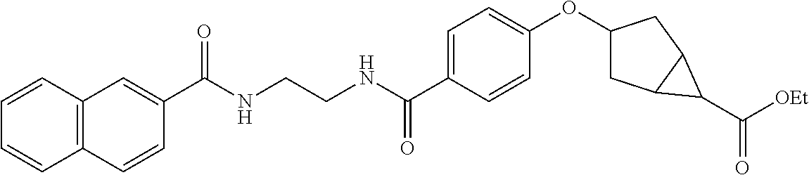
C12=C(C=CC=C1)C=C(C(NCCNC(C1=CC=C(OC3CC4C(C3)C4C([OEt])=O)C=C1)=O)=O)C=C2
